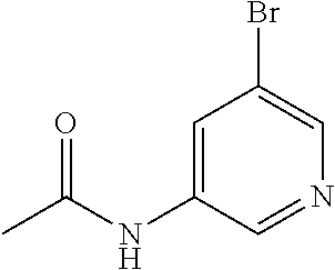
C1=C(NC(C)=O)C=NC=C1Br
